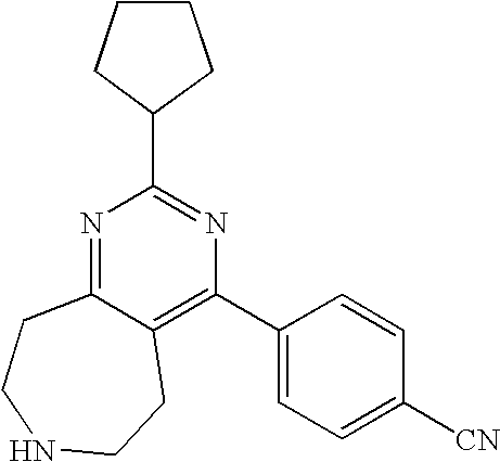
N1=C2C(=C(C3=CC=C([CN])C=C3)N=C1C1CCCC1)CCNCC2
